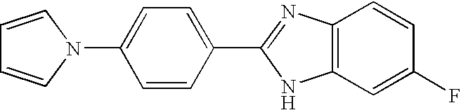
C1(N2C=CC=C2)=CC=C(C2=NC3=C(C=C(F)C=C3)N2)C=C1
